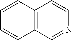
C12=C(C=NC=C1)C=CC=C2
